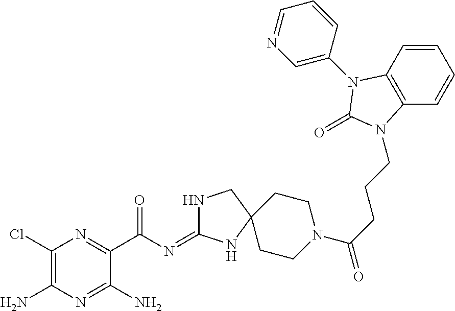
C1(Cl)=C(N)N=C(N)C(C(=O)N=C2NCC3(N2)CCN(C(=O)CCCN2C4=C(C=CC=C4)N(C4=CN=CC=C4)C2=O)CC3)=N1
